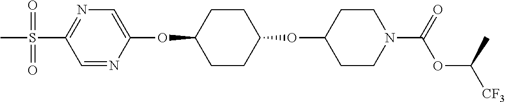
C1=NC(OC2CCC(OC3CCN(C(OC([CF3])C)=O)CC3)CC2)=CN=C1S(C)(=O)=O
